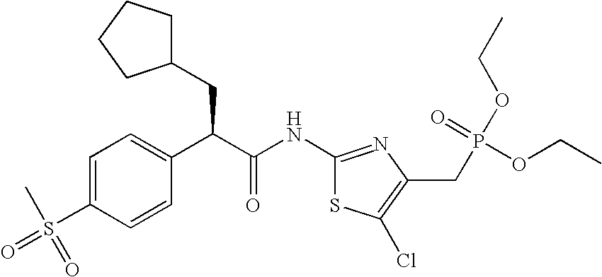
C1=C(S(=O)(C)=O)C=CC(C(C(NC2=NC(CP(OCC)(=O)OCC)=C(Cl)S2)=O)CC2CCCC2)=C1
